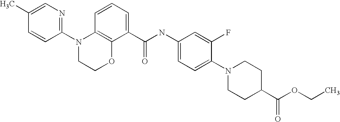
C1(N2CCOC3=C2C=CC=C3C(NC2=CC=C(N3CCC(C(OCC)=O)CC3)C(F)=C2)=O)=NC=C(C)C=C1
